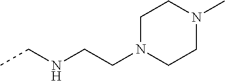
C1N(CCNCC)CCN(C)C1
